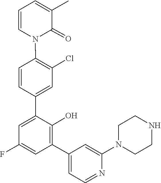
C1CN(C2=CC(C3=C(O)C(C4=CC(Cl)=C(N5C(=O)C(C)=CC=C5)C=C4)=CC(F)=C3)=CC=N2)CCN1
